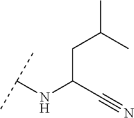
C(C(C#N)NC(C)C)C(C)C
